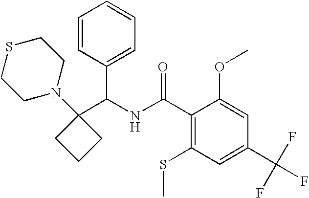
C1(C(NC(C2=C(SC)C=C(C(F)(F)F)C=C2OC)=O)C2=CC=CC=C2)(N2CCSCC2)CCC1
